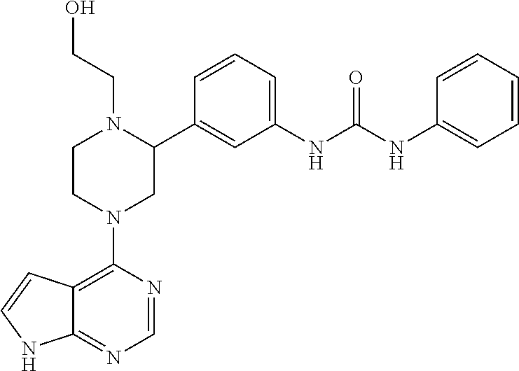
C12=C(N3CC(C4=CC(NC(NC5=CC=CC=C5)=O)=CC=C4)N(CCO)CC3)N=CN=C1NC=C2
